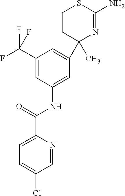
C1(C)(C2=CC(C(F)(F)F)=CC(NC(C3=CC=C(Cl)C=N3)=O)=C2)N=C(N)SCC1
